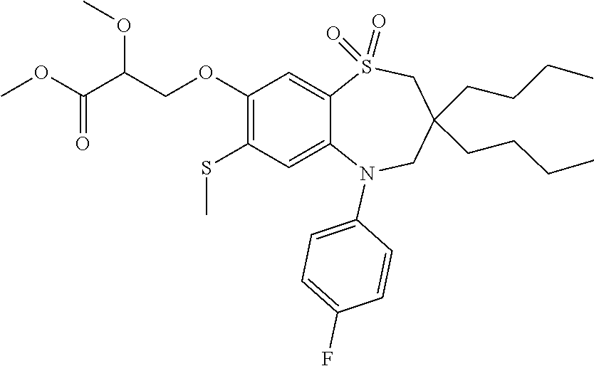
C1=C2S(=O)(=O)CC(CCCC)(CCCC)CN(C3=CC=C(F)C=C3)C2=CC(SC)=C1OCC(C(OC)=O)OC
